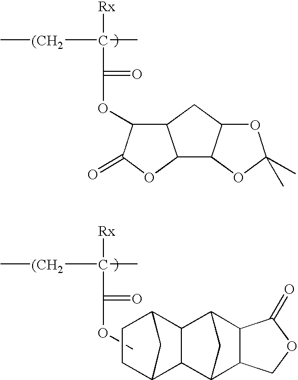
[(CH2](C(C)([Rx])C(=O)OC1C2C(OC1=O)C1C(C2)OC(C)(C)O1)C.[(CH2](C(C)([Rx])C(=O)OC)C.C12CCC(C1)C1C3C4COC(=O)C4C(C21)C3
